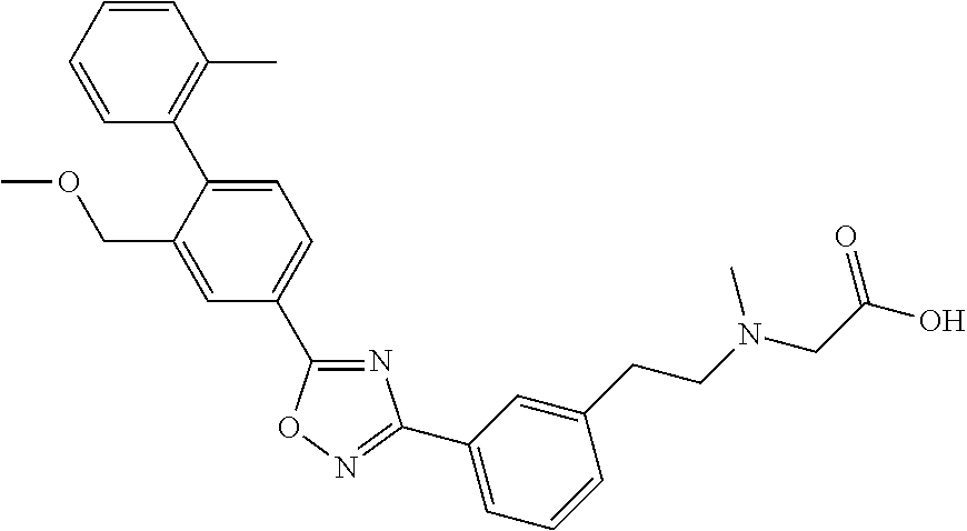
C1=CC=CC(C2=CC=C(C3=NC(C4=CC=CC(CCN(CC(O)=O)C)=C4)=NO3)C=C2COC)=C1C
